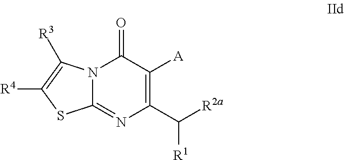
N12C(=NC(C([R2a])[R1])=C([A])C1=O)SC([R4])=C2[R3]
